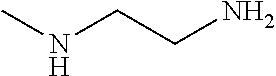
CNCCN
